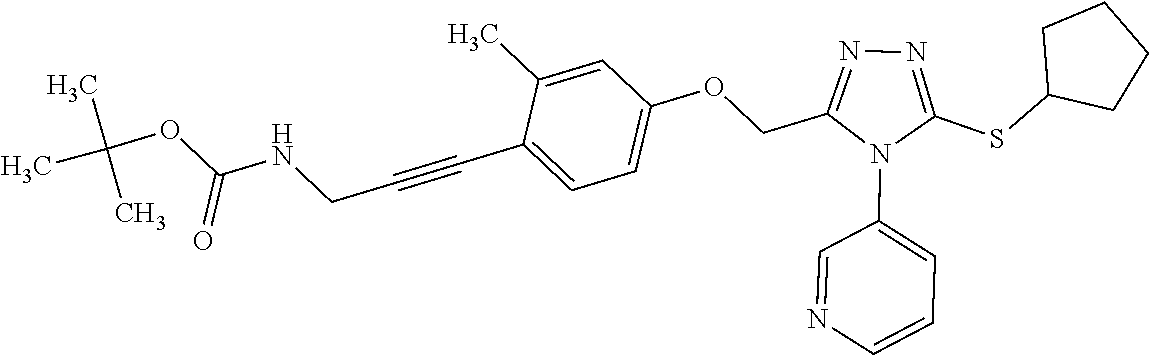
C1=C(C)C(C#CCNC(OC(C)(C)C)=O)=CC=C1OCC1=NN=C(SC2CCCC2)N1C1=CC=CN=C1
